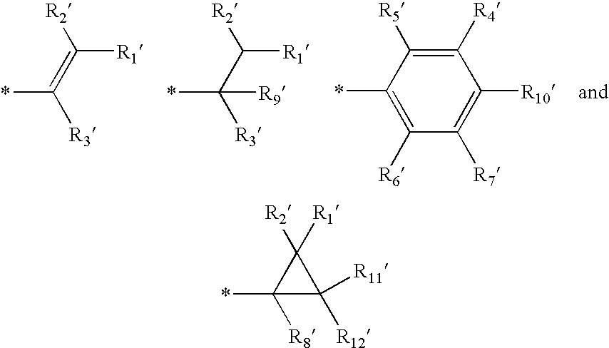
[R2]C(=C(*)[R3])[R1].[R2]C(C(*)([R3])[R9])[R1].[R5]C1=C([R4])C([R10])=C([R7])C([R6])=C1*.C1([R2])([R1])C(*)([R8])C1([R12])[R11]
